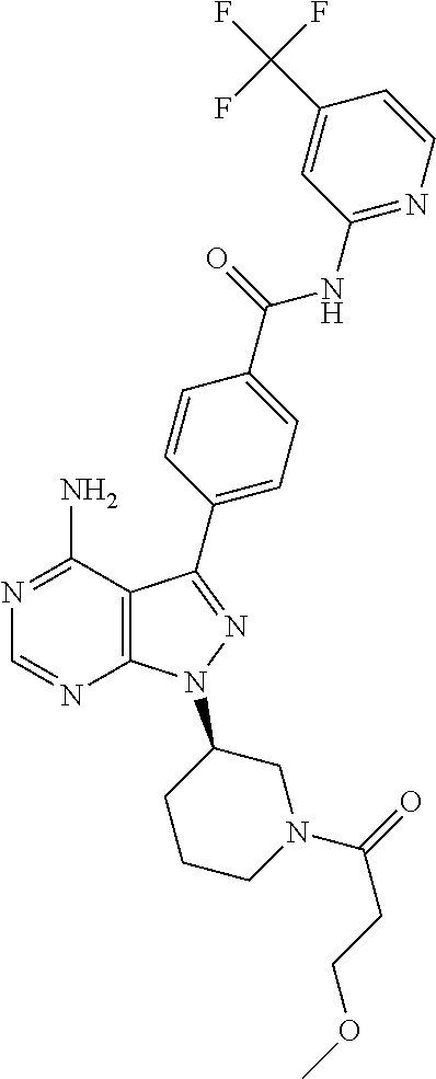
N1=C(N)C2=C(N=C1)N(C1CCCN(C(=O)CCOC)C1)N=C2C1=CC=C(C(NC2=NC=CC(C(F)(F)F)=C2)=O)C=C1
